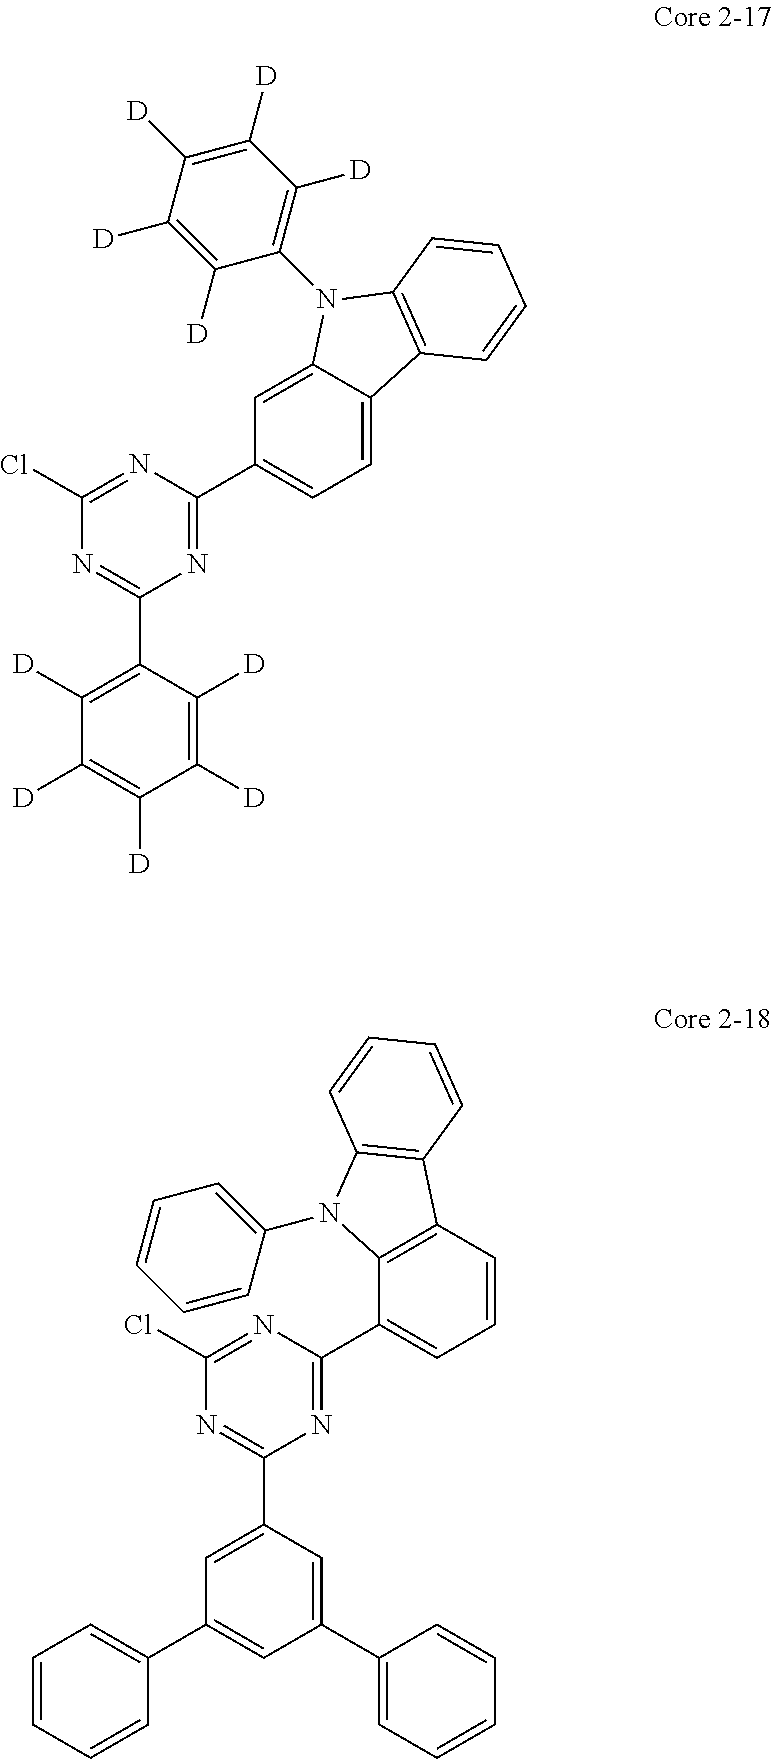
N1=C(C2=C([D])C([D])=C([D])C([D])=C2[D])N=C(C2=CC=C3C(=C2)N(C2=C([D])C([D])=C([D])C([D])=C2[D])C2=C3C=CC=C2)N=C1Cl.N1=C(C2=CC(C3=CC=CC=C3)=CC(C3=CC=CC=C3)=C2)N=C(C2=CC=CC3=C2N(C2=CC=CC=C2)C2=C3C=CC=C2)N=C1Cl
